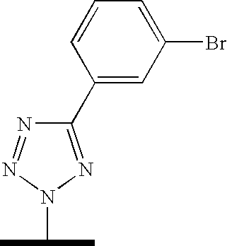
C1(C2=CC(Br)=CC=C2)=NN(C(C)C)N=N1
